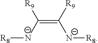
C(=C([R9])[N-][R8])([N-][R8])[R9]
